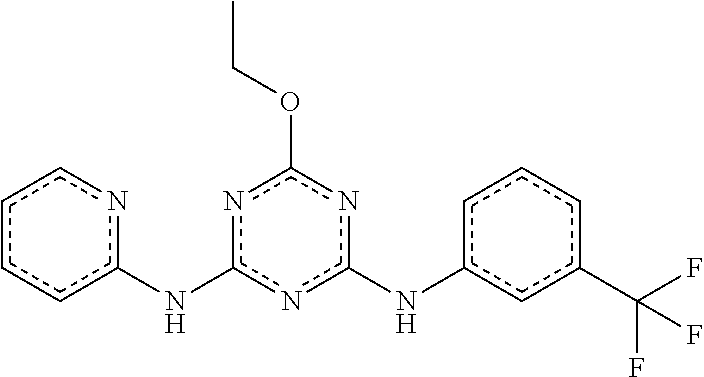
c1cc(Nc2nc(Nc3cccc(C(F)(F)F)c3)nc(OCC)n2)ncc1
